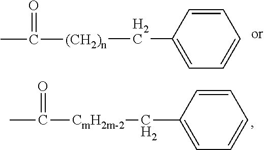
C1=CC(C[(CH2)n]C(C)=O)=CC=C1.CC([CmH2m-2]CC1=CC=CC=C1)=O
